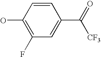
C1(O)=C(F)C=C(C(=O)[CF3])C=C1
